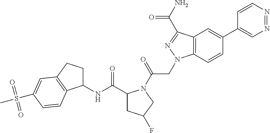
C1(C(NC2CCC3=C2C=CC(S(C)(=O)=O)=C3)=O)CC(F)CN1C(CN1C2=C(C(C(N)=O)=N1)C=C(C1=CN=NC=C1)C=C2)=O
